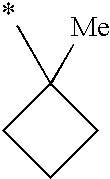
C1(C)([Me])CCC1
